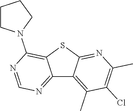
C12=NC=NC(N3CCCC3)=C1SC1=NC(C)=C(Cl)C(C)=C21
